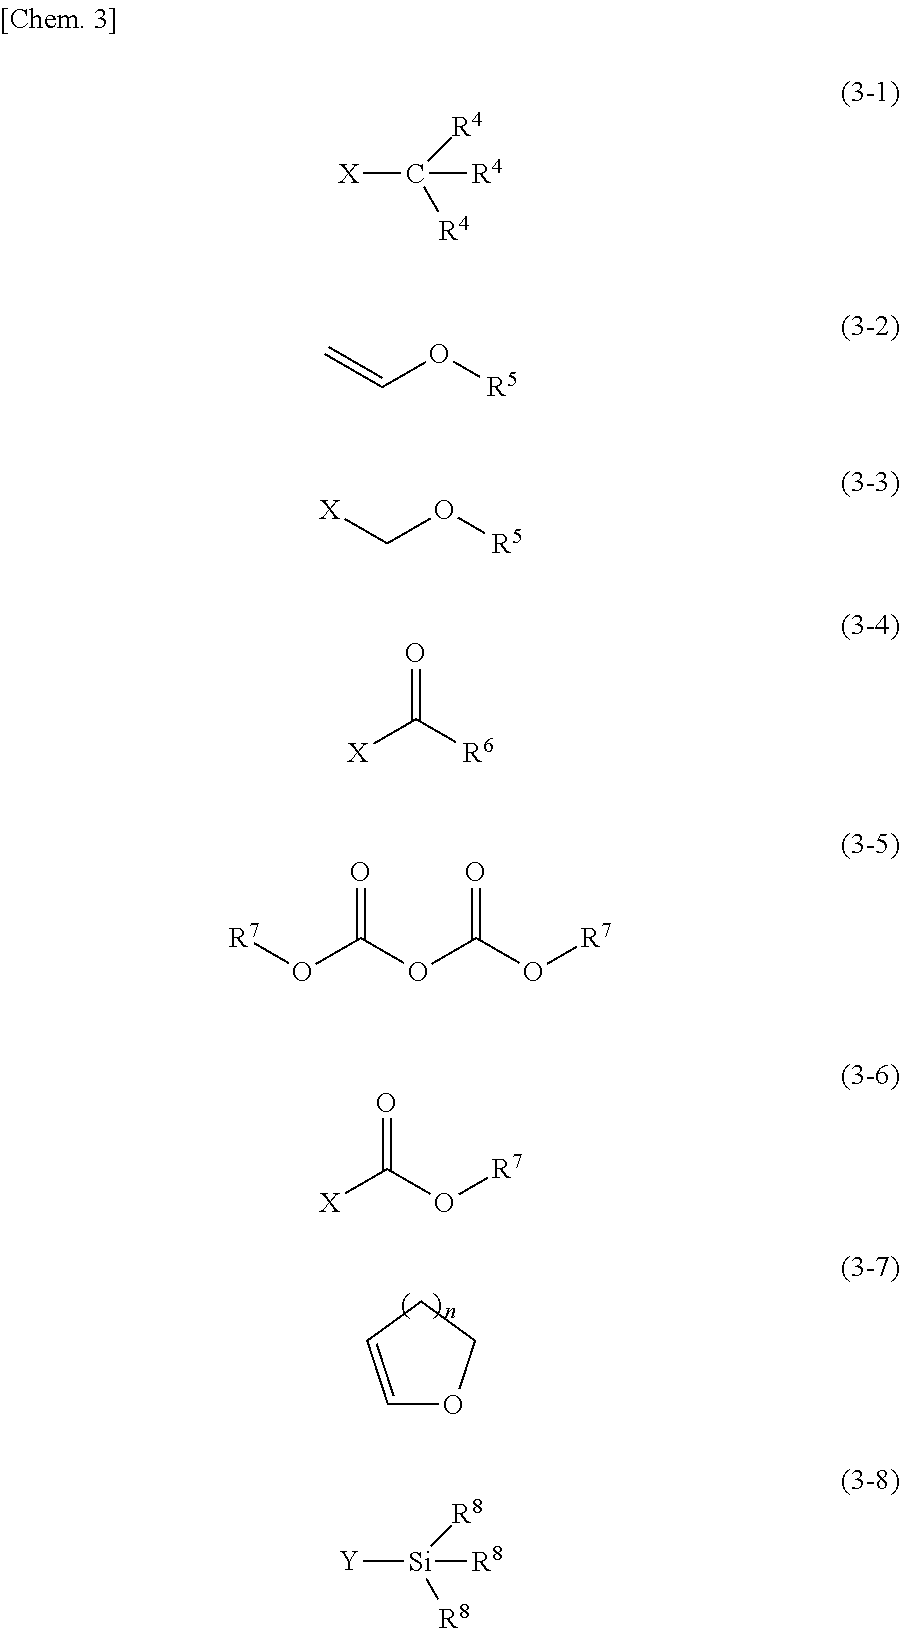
C1=CCCO1.[X]C([R4])([R4])[R4].C=CO[R5].[X]CO[R5].O=C([X])[R6].[R7]OC(OC(O[R7])=O)=O.O=C([X])O[R7].[Y][Si]([R8])([R8])[R8]
